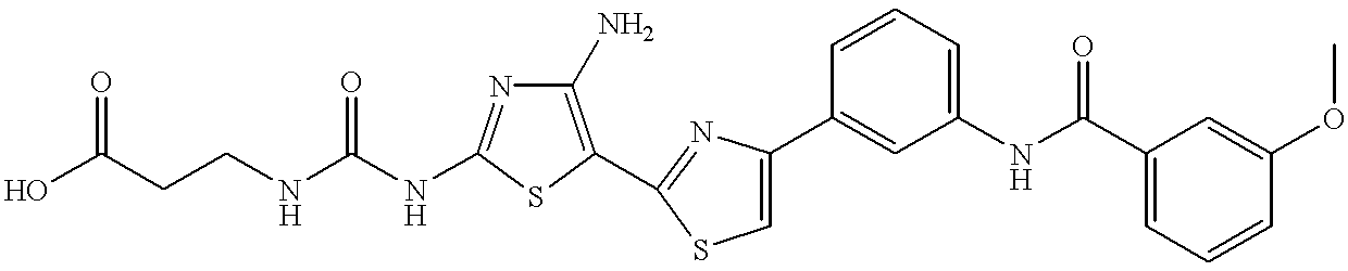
C(NC1=NC(N)=C(C2=NC(C3=CC(NC(C4=CC=CC(OC)=C4)=O)=CC=C3)=CS2)S1)(NCCC(O)=O)=O
